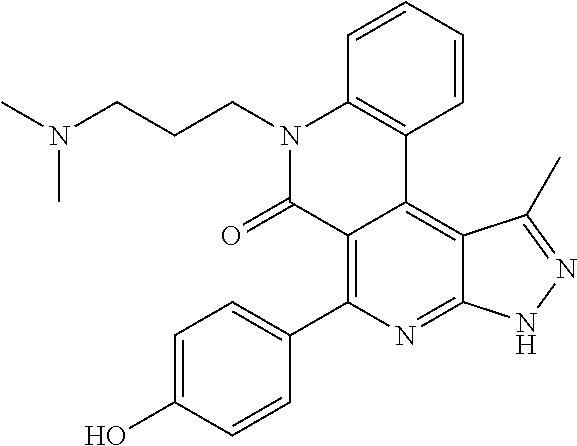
C1=C(O)C=CC(C2=C3C(=C4C(=N2)NN=C4C)C2=C(N(CCCN(C)C)C3=O)C=CC=C2)=C1
